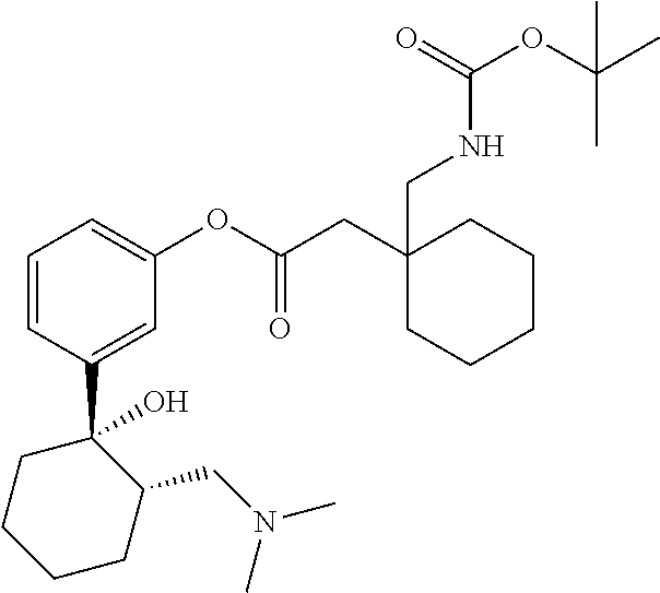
C1(C2(O)CCCCC2CN(C)C)=CC(OC(CC2(CNC(OC(C)(C)C)=O)CCCCC2)=O)=CC=C1
